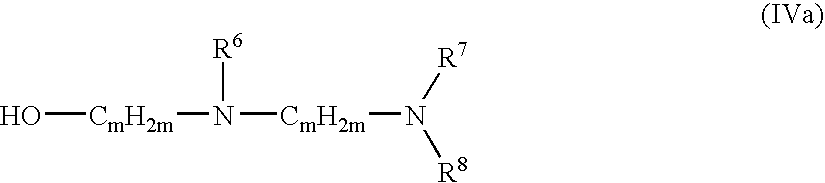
O[CmH2m]N([R6])[CmH2m]N([R8])[R7]
